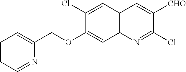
C1=CC=NC(COC2=CC3=C(C=C2Cl)C=C([CHO])C(Cl)=N3)=C1
